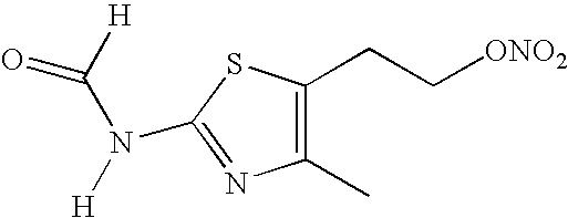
N(C1=NC(C)=C(CC[ONO2])S1)([H])C([H])=O
